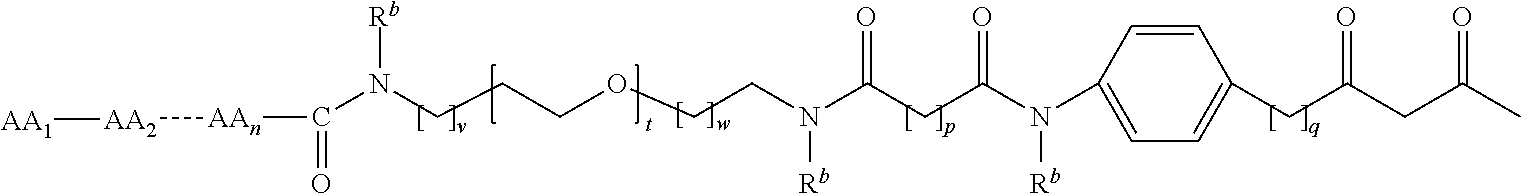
C1=CC(N(C(CC(N(CCOCCCN([Rb])C(=O)[AAn][AA2][AA1])[Rb])=O)=O)[Rb])=CC=C1CC(CC(C)=O)=O
